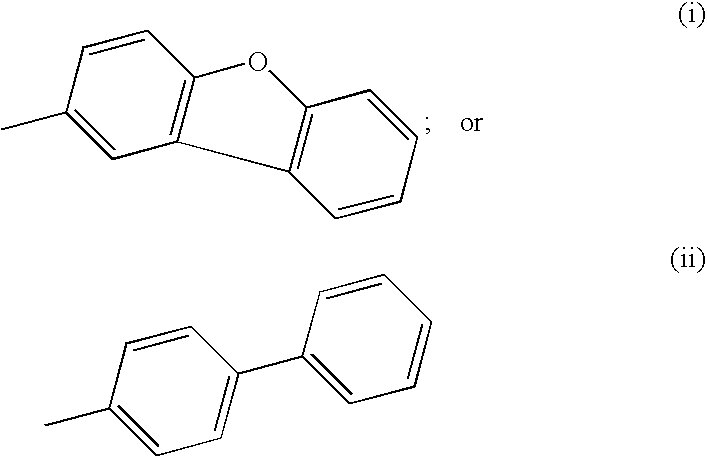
C12=C(OC3=C1C=C(C)C=C3)C=CC=C2.C1=CC(C)=CC=C1C1=CC=CC=C1
